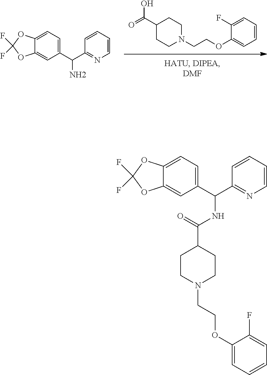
C1(C(=O)O)CCN(CCOC2=CC=CC=C2F)CC1.C1(C(C2=NC=CC=C2)N)=CC=C2C(=C1)OC(F)(F)O2.C1CN(CCOC2=CC=CC=C2F)CCC1C(NC(C1=NC=CC=C1)C1=CC=C2C(=C1)OC(F)(F)O2)=O
